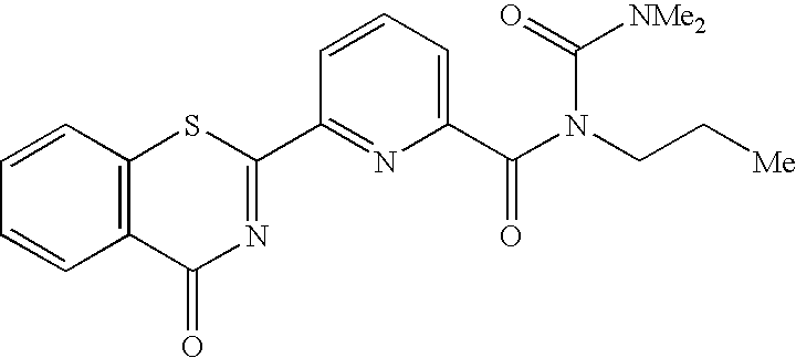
C1=CC=CC2=C1C(=O)N=C(C1=NC(C(N(CC[Me])C(=O)[NMe2])=O)=CC=C1)S2
